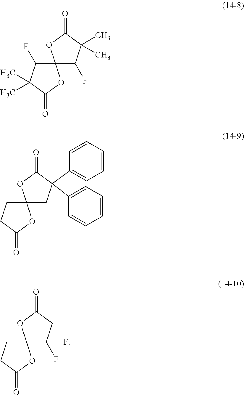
C12(C(F)C(C)(C)C(=O)O1)C(F)C(C)(C)C(=O)O2.C12(CC(C3=CC=CC=C3)(C3=CC=CC=C3)C(=O)O1)CCC(=O)O2.C12(C(F)(F)CC(=O)O1)CCC(=O)O2
